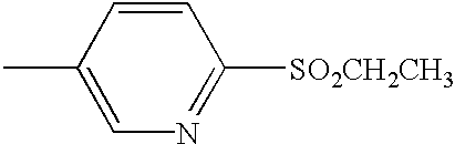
C1=C(C)C=CC([SO2CH2CH3])=N1
